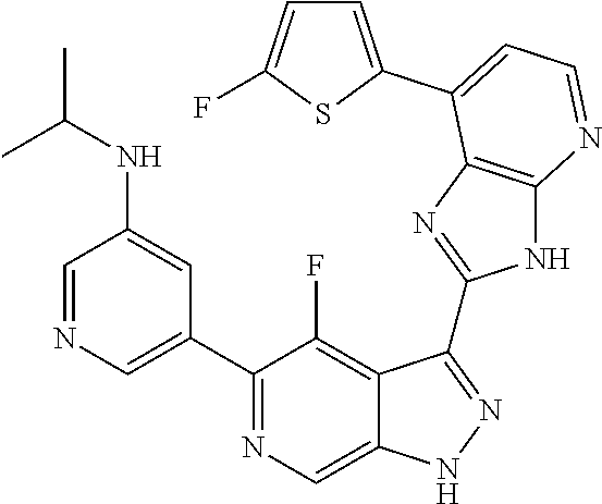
C1=NC=C(C2=NC=C3C(=C2F)C(C2=NC4=C(N2)N=CC=C4C2=CC=C(F)S2)=NN3)C=C1NC(C)C
